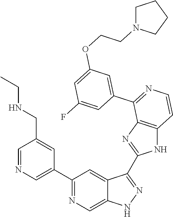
C1(C2=CN=CC(CNCC)=C2)=NC=C2C(=C1)C(C1=NC3=C(N1)C=CN=C3C1=CC(OCCN3CCCC3)=CC(F)=C1)=NN2
